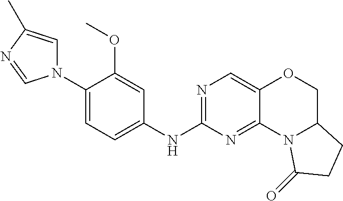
N1(C2=CC=C(NC3=NC=C4C(=N3)N3C(CO4)CCC3=O)C=C2OC)C=C(C)N=C1
